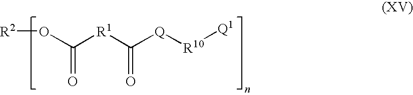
[R2]OC([R1]C(=O)[Q][R10][Q1])=O
